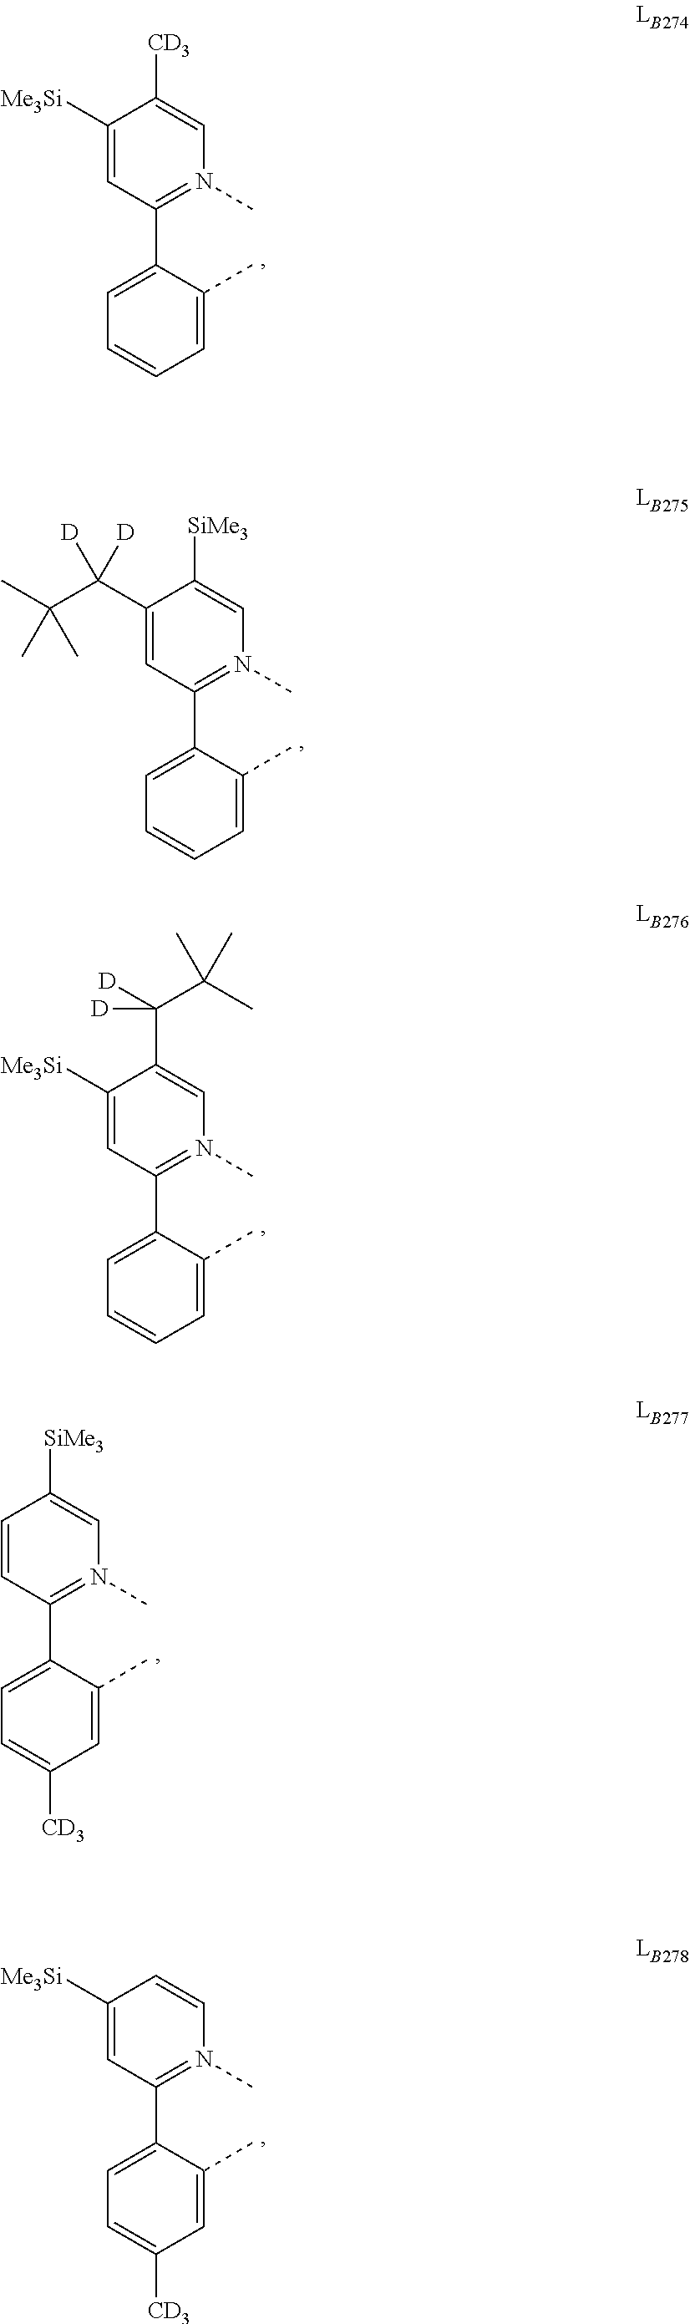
C1([Me3Si])=CC(C2=CC=CC=C2C)=N(C)C=C1[CD3].C1(C(C(C)(C)C)([D])[D])=CC(C2=CC=CC=C2C)=N(C)C=C1[SiMe3].C1([Me3Si])=CC(C2=CC=CC=C2C)=N(C)C=C1C(C(C)(C)C)([D])[D].C1=CC(C2=CC=C([CD3])C=C2C)=N(C)C=C1[SiMe3].C1=C([Me3Si])C=CN(C)=C1C1=CC=C([CD3])C=C1C
